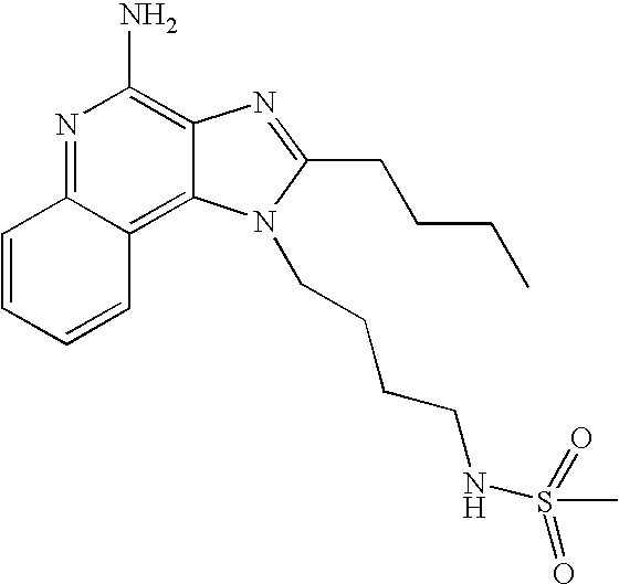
C1=CC=CC2=C3C(=C(N)N=C12)N=C(CCCC)N3CCCCNS(C)(=O)=O
